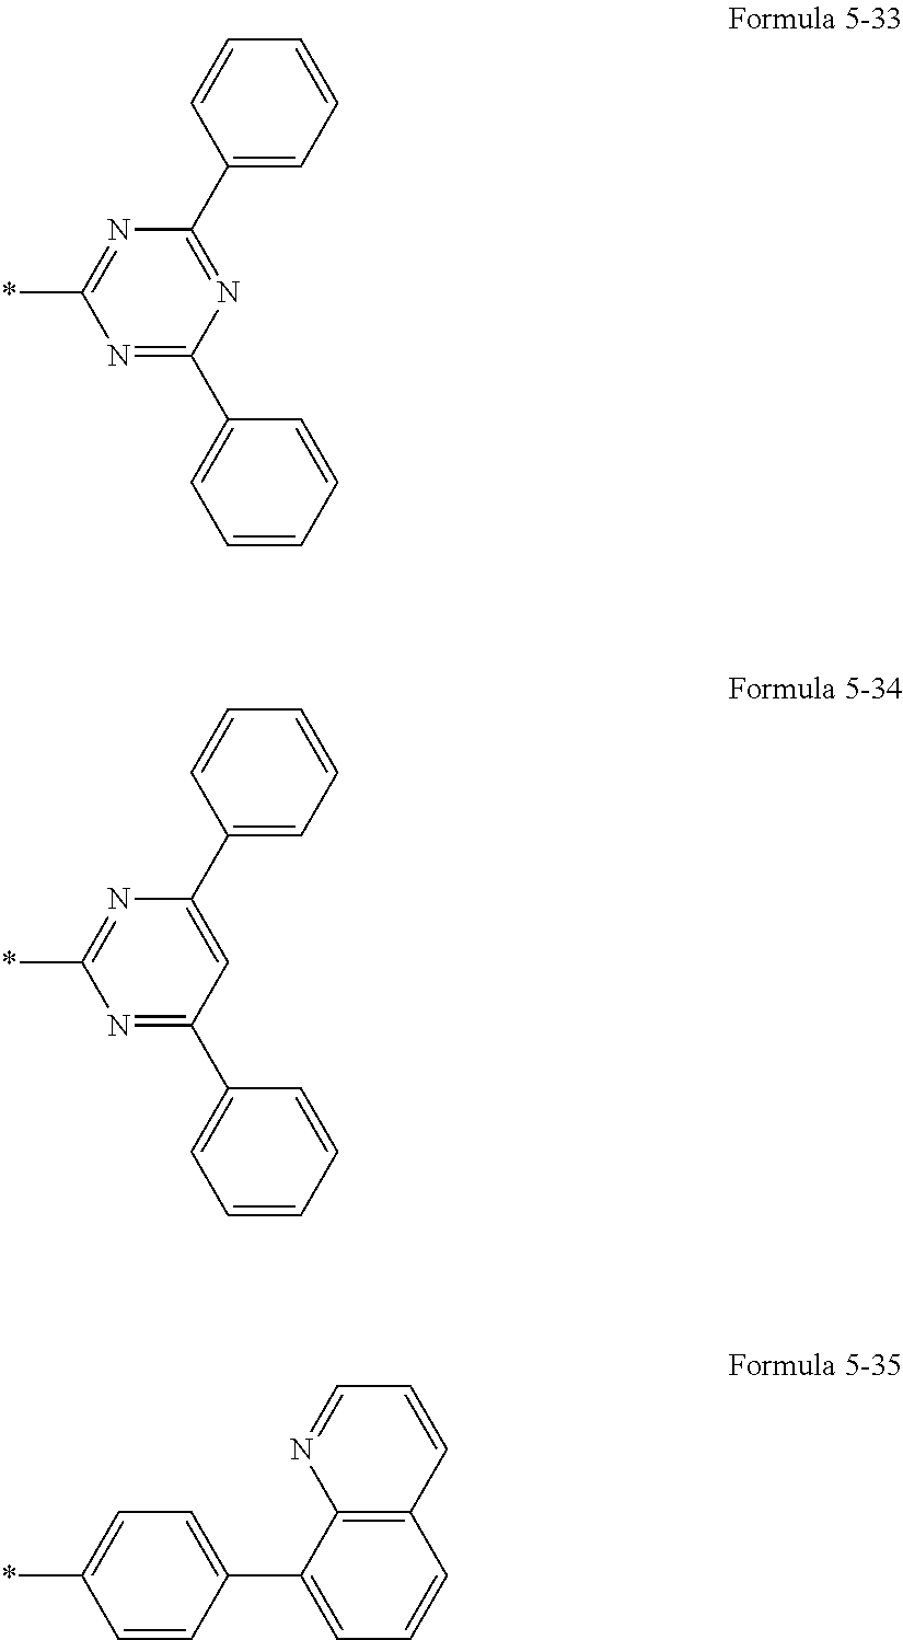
N1=C(C2=CC=CC=C2)N=C(C2=CC=CC=C2)N=C1*.N1=C(C2=CC=CC=C2)C=C(C2=CC=CC=C2)N=C1*.C1=CC(C2=CC=CC3=C2N=CC=C3)=CC=C1*
